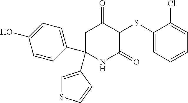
C1(SC2C(=O)CC(C3=CSC=C3)(C3=CC=C(O)C=C3)NC2=O)=CC=CC=C1Cl
